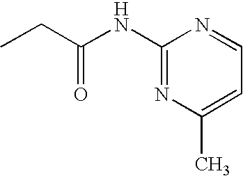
C1(NC(CC)=O)=NC(C)=CC=N1
